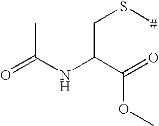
O=C(NC(C(=O)OC)CS[#])C
